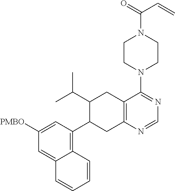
C12=C(CC(C3=C4C(=CC([PMBO])=C3)C=CC=C4)C(C(C)C)C1)N=CN=C2N1CCN(C(C=C)=O)CC1
